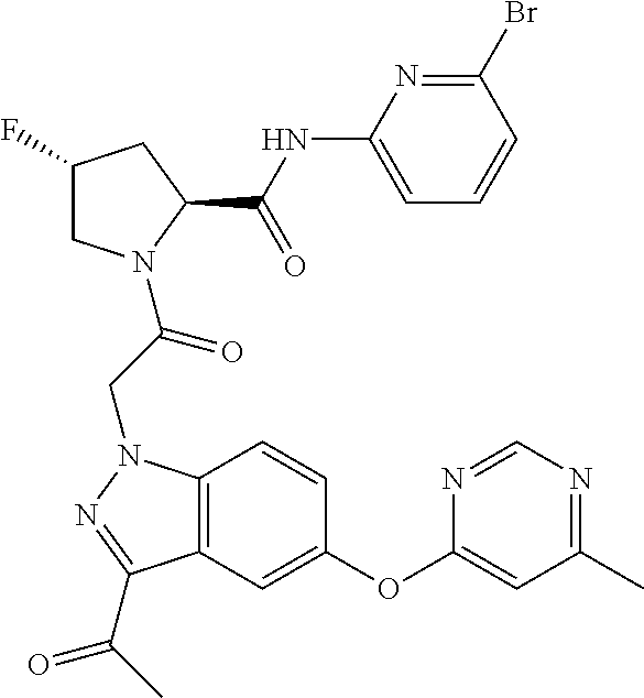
C1(F)CN(C(CN2C3=C(C=C(OC4=CC(C)=NC=N4)C=C3)C(C(C)=O)=N2)=O)C(C(NC2=CC=CC(Br)=N2)=O)C1
